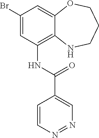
C1(Br)=CC(NC(C2=CN=NC=C2)=O)=C2C(=C1)OCCCN2
